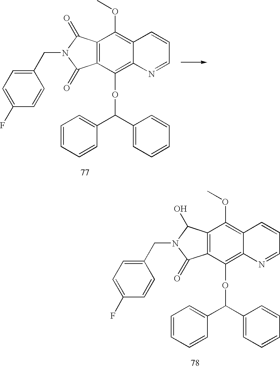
C12=C(C(=O)N(CC3=CC=C(F)C=C3)C1=O)C(OC)=C1C(=C2OC(C2=CC=CC=C2)C2=CC=CC=C2)N=CC=C1.C12=C(C(O)N(CC3=CC=C(F)C=C3)C1=O)C(OC)=C1C(=C2OC(C2=CC=CC=C2)C2=CC=CC=C2)N=CC=C1
